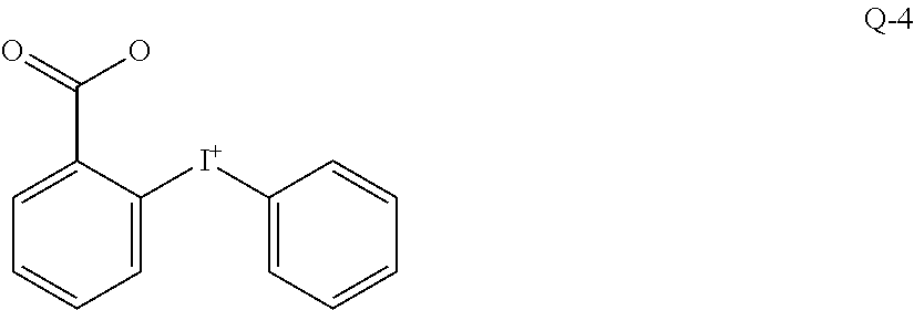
C1=C(C(=O)O)C([I+]C2=CC=CC=C2)=CC=C1
